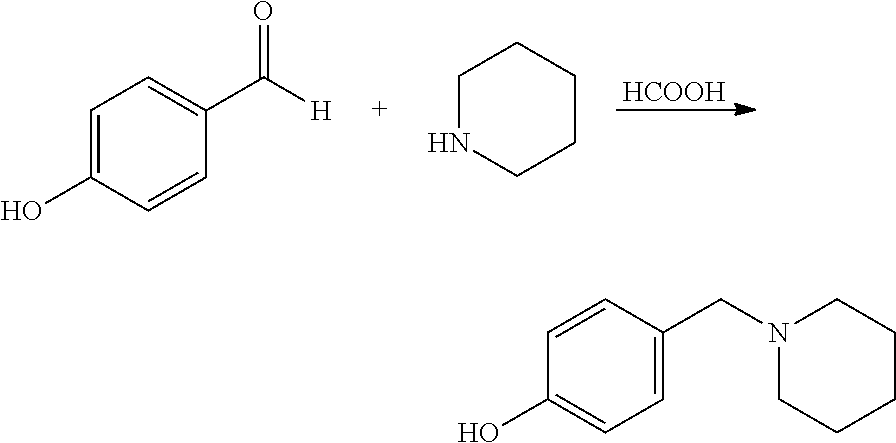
[HCOOH].C1=C(O)C=CC(C([H])=O)=C1.C1NCCCC1.C1=CC(CN2CCCCC2)=CC=C1O
